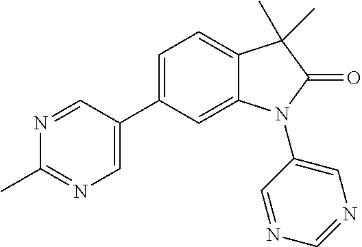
C1=C(C2=CC=C3C(=C2)N(C2=CN=CN=C2)C(=O)C3(C)C)C=NC(C)=N1
